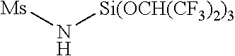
[Ms]N[Si(OCH(CF3)2)3]
